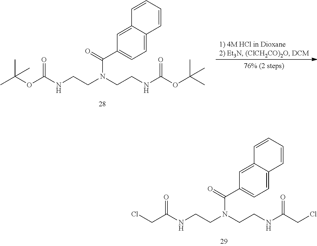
ClCC(NCCN(CCNC(CCl)=O)C(=O)C1=CC=C2C(=C1)C=CC=C2)=O.CC(OC(NCCN(CCNC(OC(C)(C)C)=O)C(=O)C1=CC=C2C(=C1)C=CC=C2)=O)(C)C
